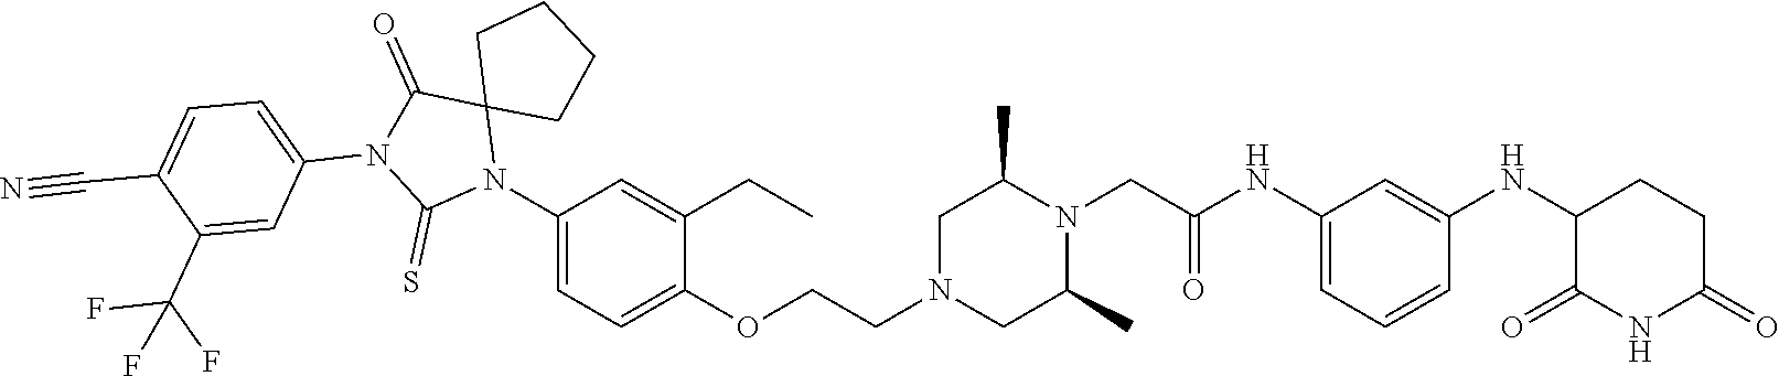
C1=C(NC(CN2C(C)CN(CCOC3=CC=C(N4C5(C(=O)N(C6=CC=C(C#N)C(C(F)(F)F)=C6)C4=S)CCCC5)C=C3CC)CC2C)=O)C=C(NC2C(=O)NC(=O)CC2)C=C1
